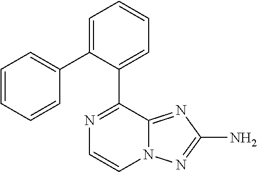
N1=C(C2=CC=CC=C2C2=CC=CC=C2)C2=NC(N)=NN2C=C1
